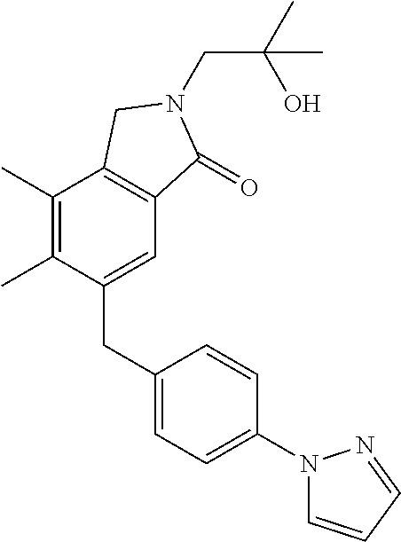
C(C(C)(O)C)N1C(=O)C2=C(C(C)=C(C)C(CC3=CC=C(N4C=CC=N4)C=C3)=C2)C1
